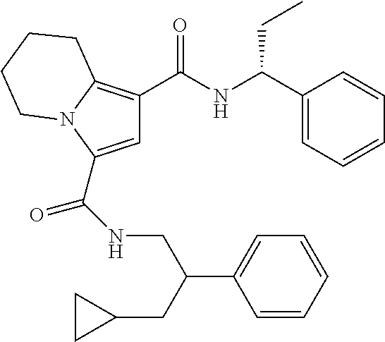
C(NCC(C1=CC=CC=C1)CC1CC1)(C1=CC(C(NC(C2=CC=CC=C2)CC)=O)=C2N1CCCC2)=O
